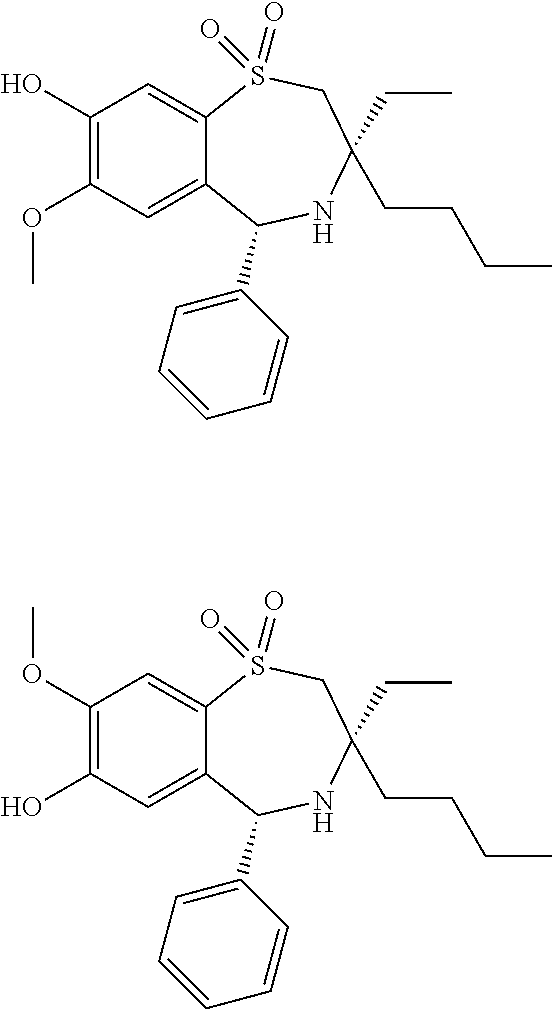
C1(O)=C(OC)C=C2C(=C1)S(=O)(=O)CC(CC)(CCCC)NC2C1=CC=CC=C1.C1(OC)=C(O)C=C2C(=C1)S(=O)(=O)CC(CC)(CCCC)NC2C1=CC=CC=C1
